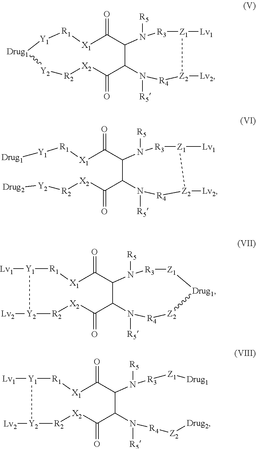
[X1]1C(=O)C2C(C(=O)[X2][R2][Y2][Drug1][Y1][R1]1)N([R5])[R4][Z2]([Lv2])[Z1]([Lv1])[R3]N2[R5].[X1](C(C1C(C([X2][R2][Y2][Drug2])=O)N([R5])[R4][Z2]([Lv2])[Z1]([Lv1])[R3]N1[R5])=O)[R1][Y1][Drug1].[X1]1C(=O)C2C(C(=O)[X2][R2][Y2]([Lv2])[Y1]([Lv1])[R1]1)N([R5])[R4][Z2][Drug1][Z1][R3]N2[R5].[X1]1C(=O)C(N([R5])[R3][Z1][Drug1])C(N([R5])[R4][Z2][Drug2])C(=O)[X2][R2][Y2]([Lv2])[Y1]([Lv1])[R1]1
